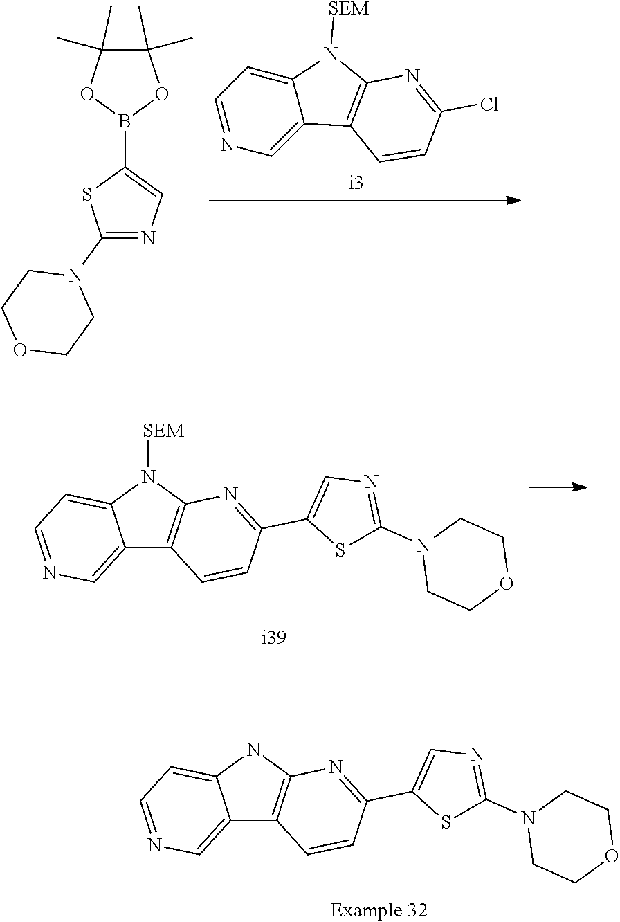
C12=CN=CC=C1NC1=C2C=CC(C2=CN=C(N3CCOCC3)S2)=N1.C1=C2C(=CN=C1)C1=C(N2[SEM])N=C(Cl)C=C1.C1(N2CCOCC2)=NC=C(B2OC(C)(C)C(C)(C)O2)S1.C12=CN=CC=C1N([SEM])C1=C2C=CC(C2=CN=C(N3CCOCC3)S2)=N1
